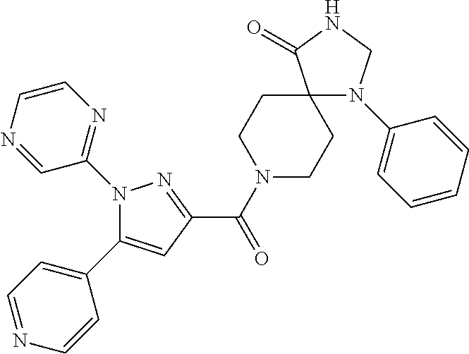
N1(C2=NC=CN=C2)C(C2=CC=NC=C2)=CC(C(=O)N2CCC3(CC2)N(C2=CC=CC=C2)CNC3=O)=N1
